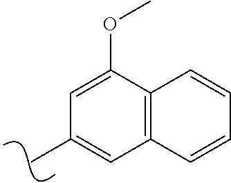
C1=C(OC)C2=C(C=C1C)C=CC=C2
